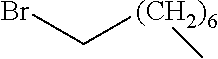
BrC[(CH2)6]C
